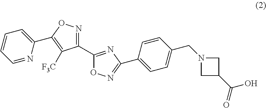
C1(C2=NOC(C3=CC=CC=N3)=C2[F3C])=NC(C2=CC=C(CN3CC(C(=O)O)C3)C=C2)=NO1
